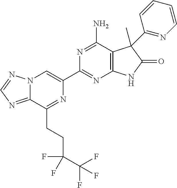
C12=NC=NN1C=C(C1=NC3=C(C(N)=N1)C(C)(C1=NC=CC=C1)C(=O)N3)N=C2CCC(F)(C(F)(F)F)F
